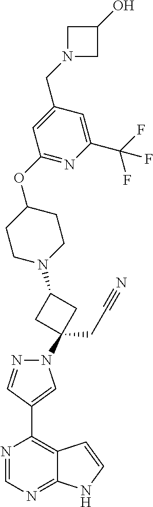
N1(C2(CC#N)CC(N3CCC(OC4=NC(C(F)(F)F)=CC(CN5CC(O)C5)=C4)CC3)C2)N=CC(C2=C3C(=NC=N2)NC=C3)=C1
